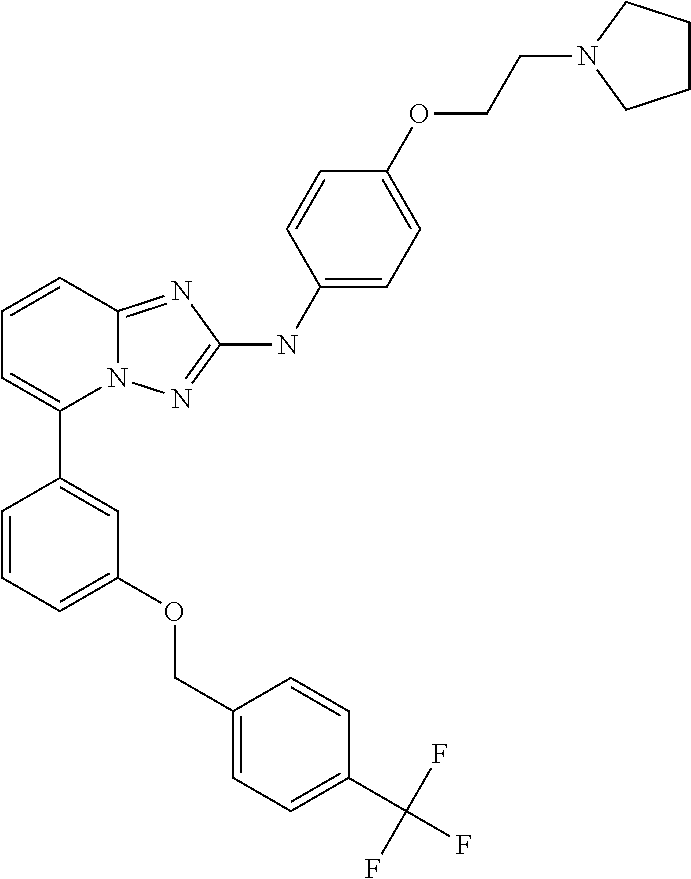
C1=CC2=NC(NC3=CC=C(OCCN4CCCC4)C=C3)=NN2C(C2=CC(OCC3=CC=C(C(F)(F)F)C=C3)=CC=C2)=C1
